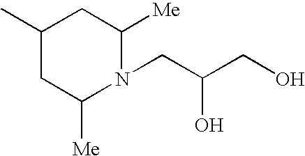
C1(C)CC([Me])N(CC(CO)O)C([Me])C1
